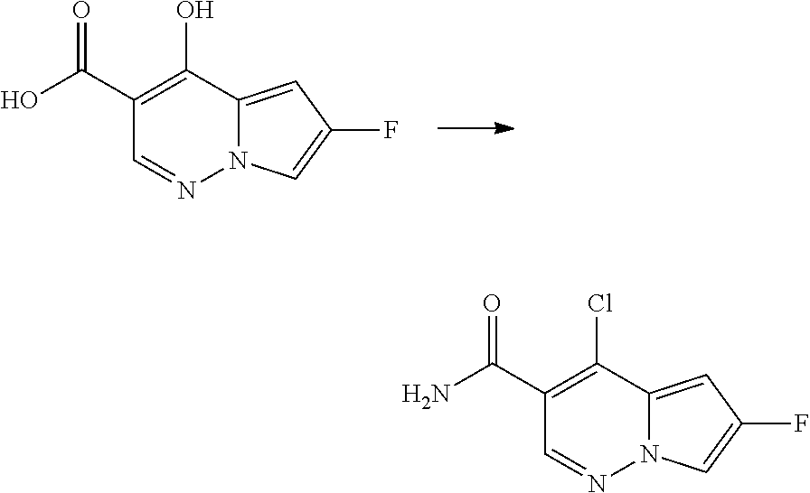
C12=CC(F)=CN1N=CC(C(O)=O)=C2O.C12=CC(F)=CN1N=CC(C(N)=O)=C2Cl
